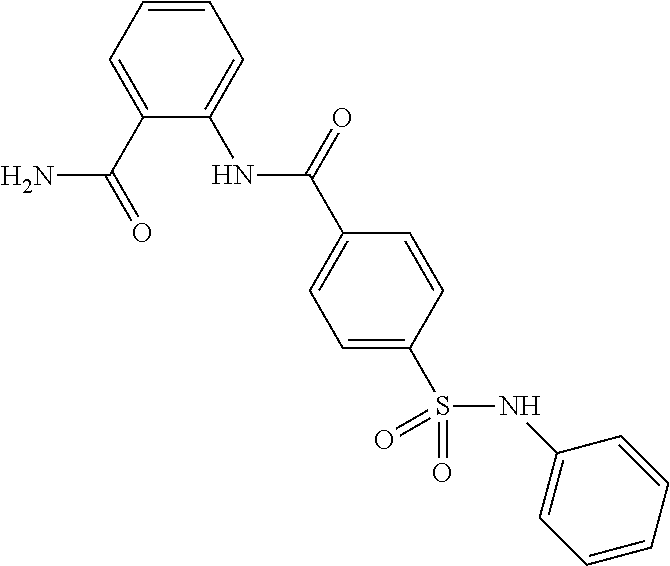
N(S(C1=CC=C(C(=O)NC2=CC=CC=C2C(=O)N)C=C1)(=O)=O)C1=CC=CC=C1
